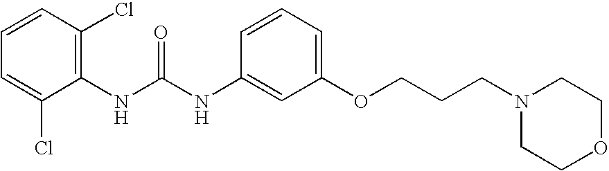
C1=CC(Cl)=C(NC(NC2=CC(OCCCN3CCOCC3)=CC=C2)=O)C(Cl)=C1
